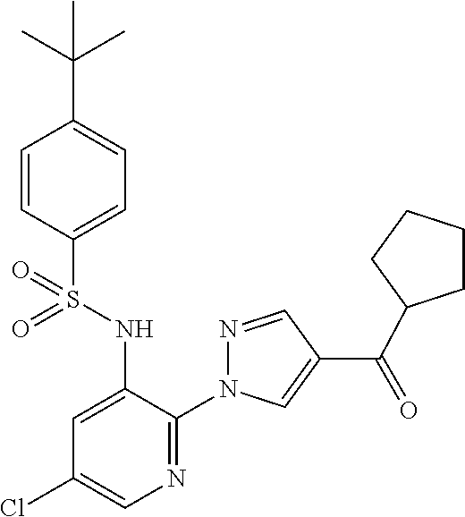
C1=CC(S(NC2=CC(Cl)=CN=C2N2N=CC(C(=O)C3CCCC3)=C2)(=O)=O)=CC=C1C(C)(C)C
